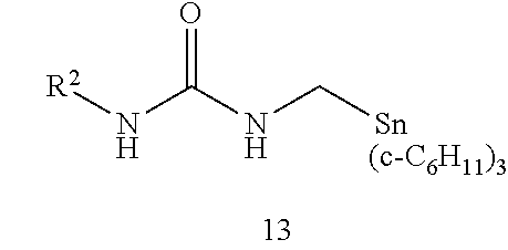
N(C[Sn])C(N[R2])=O
